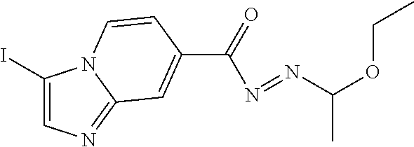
C1(I)=CN=C2N1C=CC(C(=O)N=NC(OCC)C)=C2
